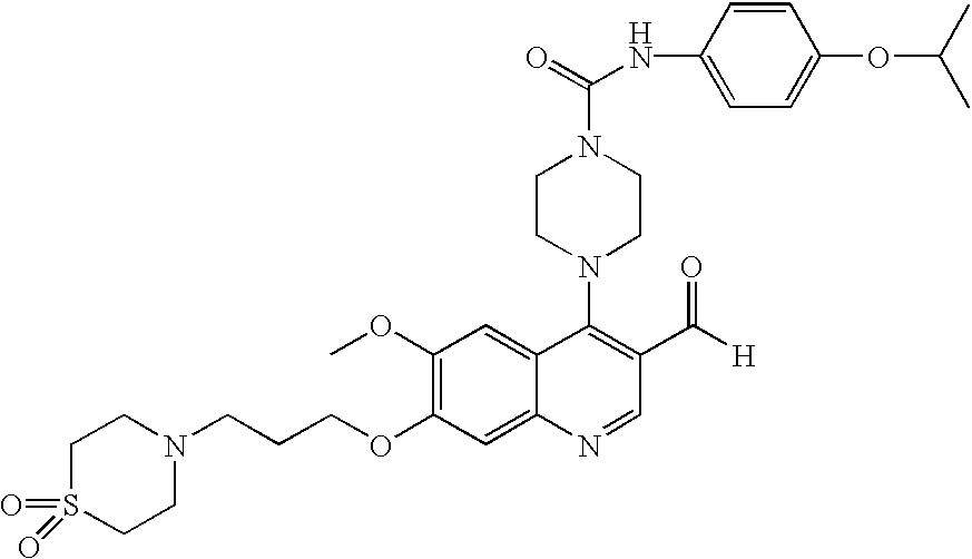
C1(OC)=C(OCCCN2CCS(=O)(=O)CC2)C=C2C(=C1)C(N1CCN(C(=O)NC3=CC=C(OC(C)C)C=C3)CC1)=C(C([H])=O)C=N2
